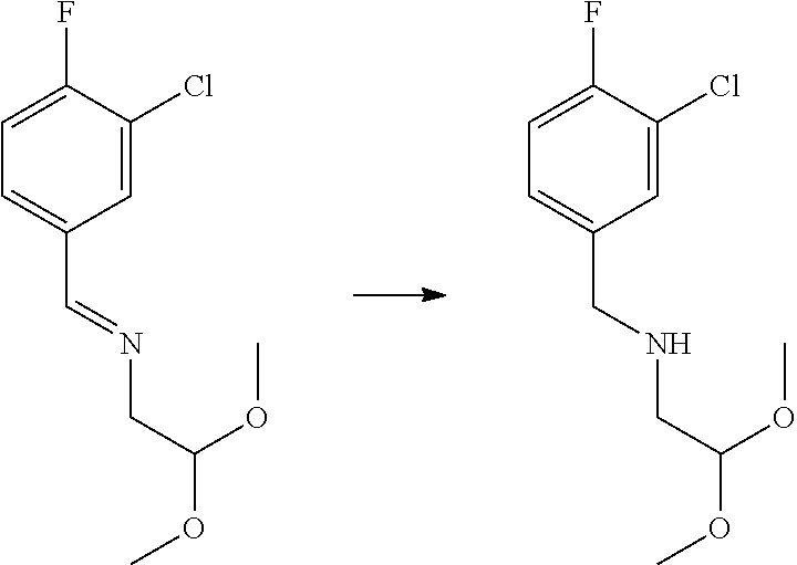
C1=C(F)C(Cl)=CC(C=NCC(OC)OC)=C1.C1=C(F)C(Cl)=CC(CNCC(OC)OC)=C1
